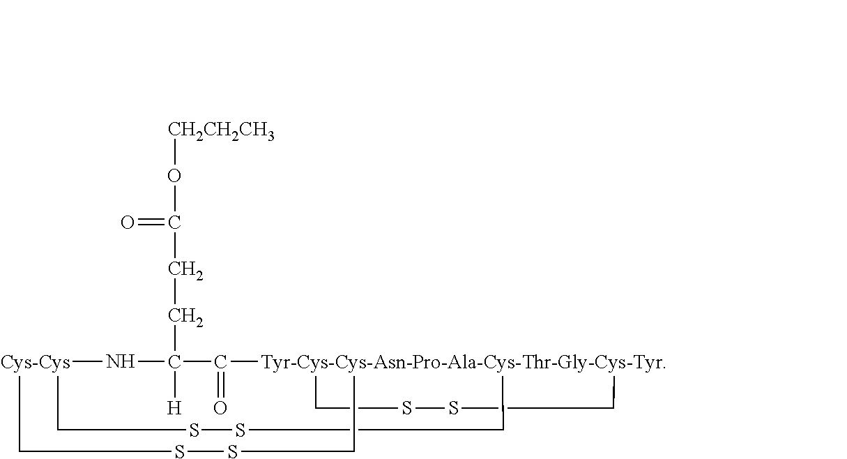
[Cys-Cys]12CSSC[Tyr-Cys-Cys-Asn-Pro-Ala-Cys-Thr-Gly-Cys-Tyr]3(C(=O)C(CCC(=O)O[CH2CH2CH3])([H])N1)(CSSC3)CSSC2
